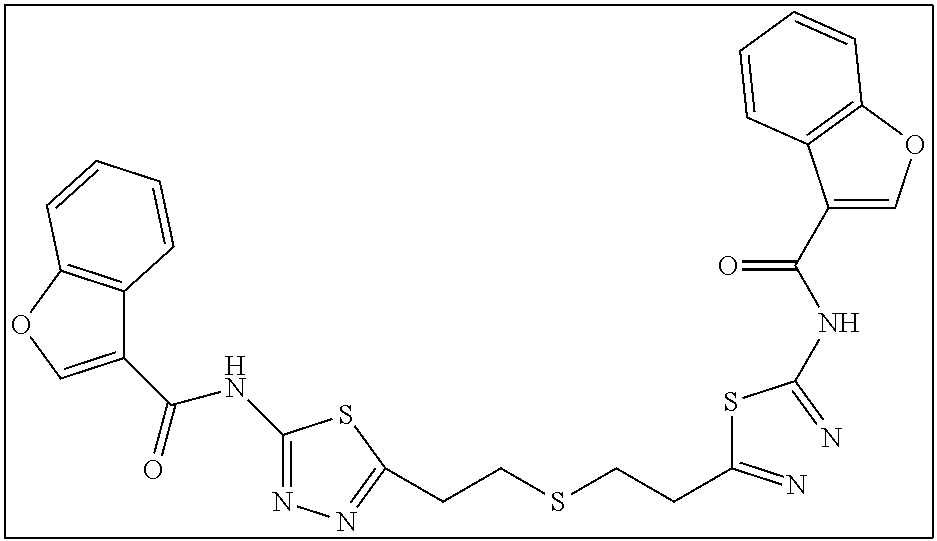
C12=C(OC=C1C(NC1=NN=C(CCSCCC(SC(=N)NC(C3=COC4=C3C=CC=C4)=O)=N)S1)=O)C=CC=C2
